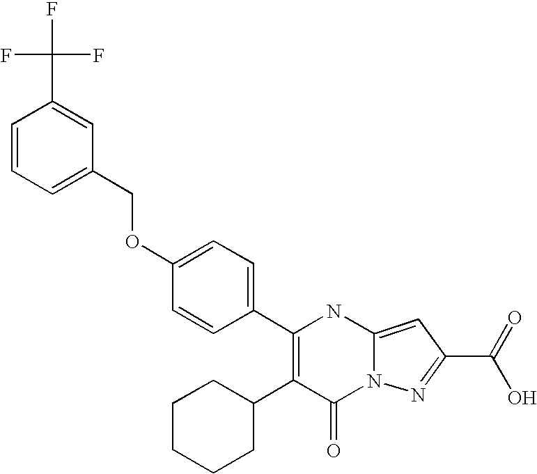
C1(=O)N2C(=CC(C(=O)O)=N2)NC(C2=CC=C(OCC3=CC=CC(C(F)(F)F)=C3)C=C2)=C1C1CCCCC1
